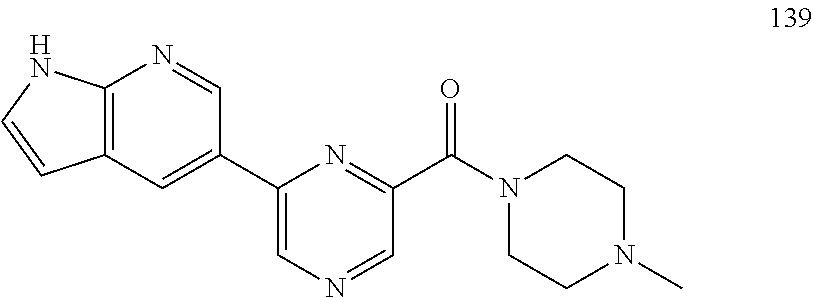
C12=C(NC=C1)N=CC(C1=CN=CC(C(N3CCN(C)CC3)=O)=N1)=C2
